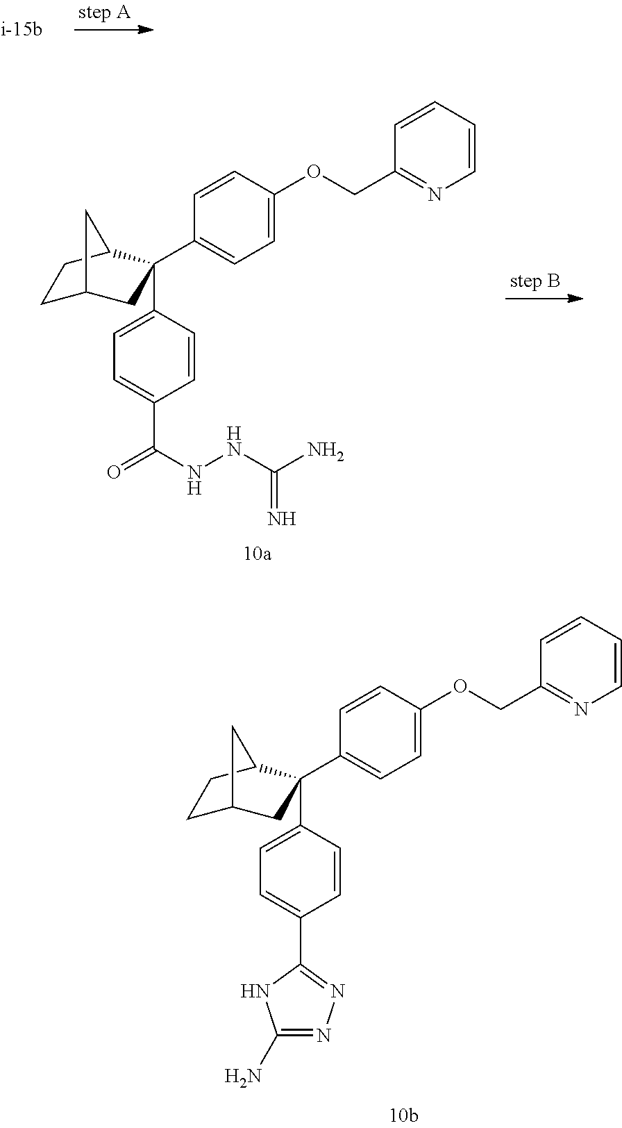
C1=CC(C(NNC(N)=N)=O)=CC=C1C1(C2=CC=C(OCC3=NC=CC=C3)C=C2)CC2CCC1C2.C1=CC(C2=NN=C(N)N2)=CC=C1C1(C2=CC=C(OCC3=NC=CC=C3)C=C2)CC2CCC1C2
